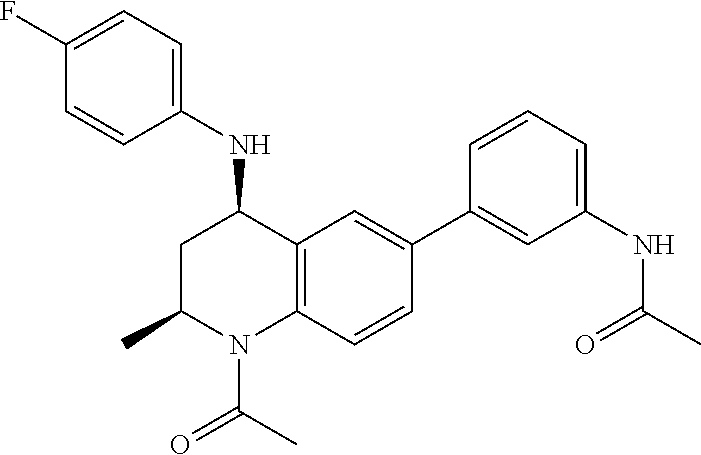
N(C1CC(C)N(C(C)=O)C2=C1C=C(C1=CC(NC(C)=O)=CC=C1)C=C2)C1=CC=C(F)C=C1
